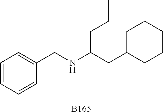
C1=CC=CC(CNC(CC2CCCCC2)CCC)=C1.[B165]
